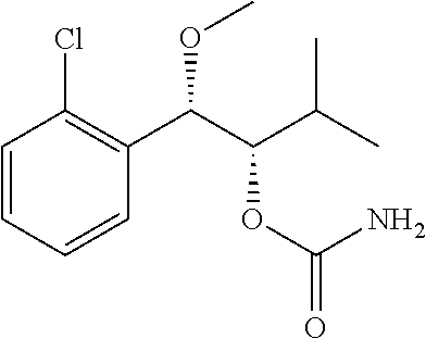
C1=CC=CC(C(C(C(C)C)OC(=O)N)OC)=C1Cl
